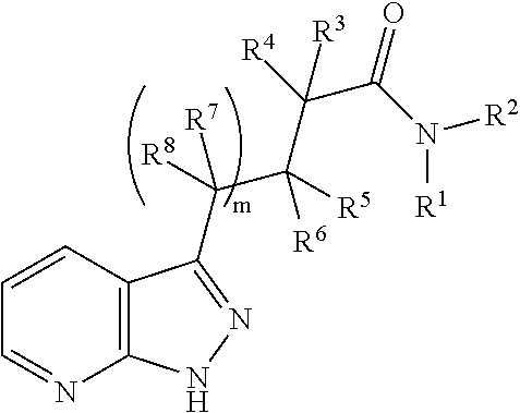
C1=CC2=C(N=C1)NN=C2C([R8])([R7])C(C([R3])([R4])C(N([R1])[R2])=O)([R6])[R5]
